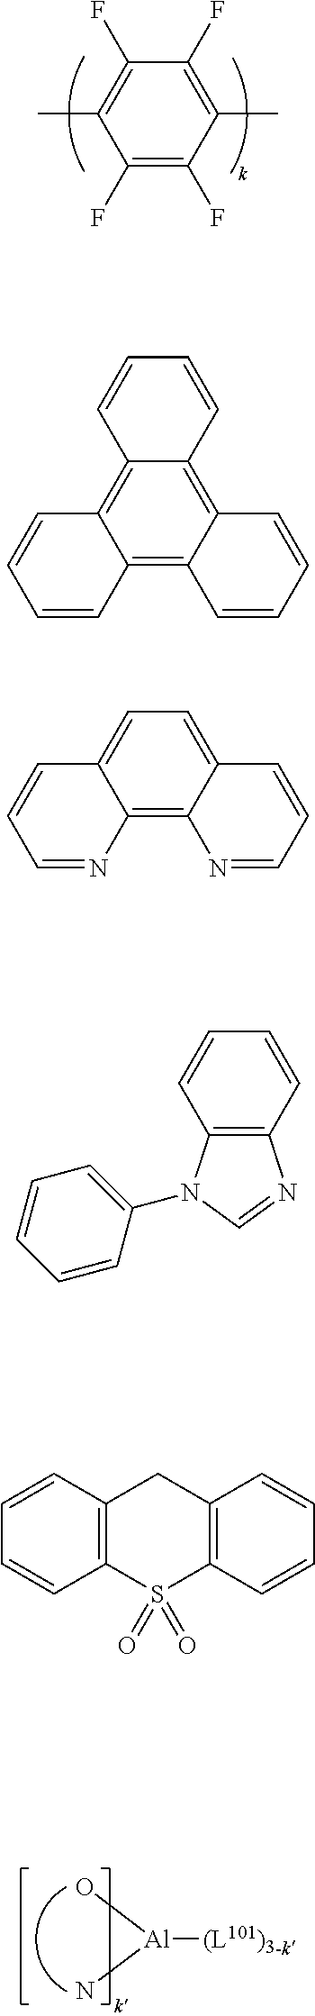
[Al]([(L101)3-k])(O)N.C1(F)=C(F)C(C)=C(F)C(F)=C1C.C12=C3C(=C4C(=C1C=CC=C2)C=CC=C4)C=CC=C3.C12=C3C(=CC=C1C=CC=N2)C=CC=N3.C1=CC2=C(C=C1)N(C1=CC=CC=C1)C=N2.C1=CC2=C(C=C1)S(=O)(=O)C1=C(C2)C=CC=C1
